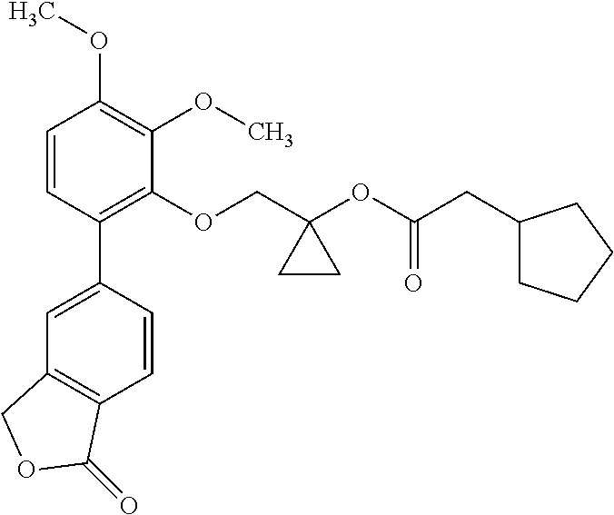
C1=CC(C2=CC3=C(C=C2)C(=O)OC3)=C(OCC2(OC(CC3CCCC3)=O)CC2)C(OC)=C1OC
